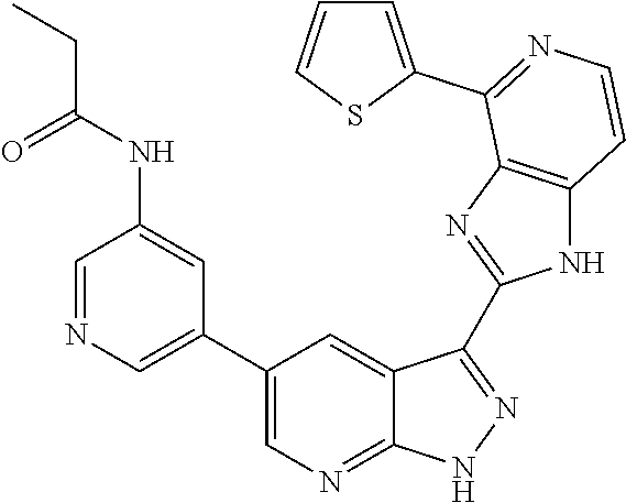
C1=NC=C(C2=CN=C3C(=C2)C(C2=NC4=C(N2)C=CN=C4C2=CC=CS2)=NN3)C=C1NC(CC)=O
